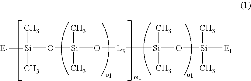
[Si](C)(C)(O[L3][Si](C)(C)O[Si](C)(C)[E1])O[Si](C)(C)[E1]
